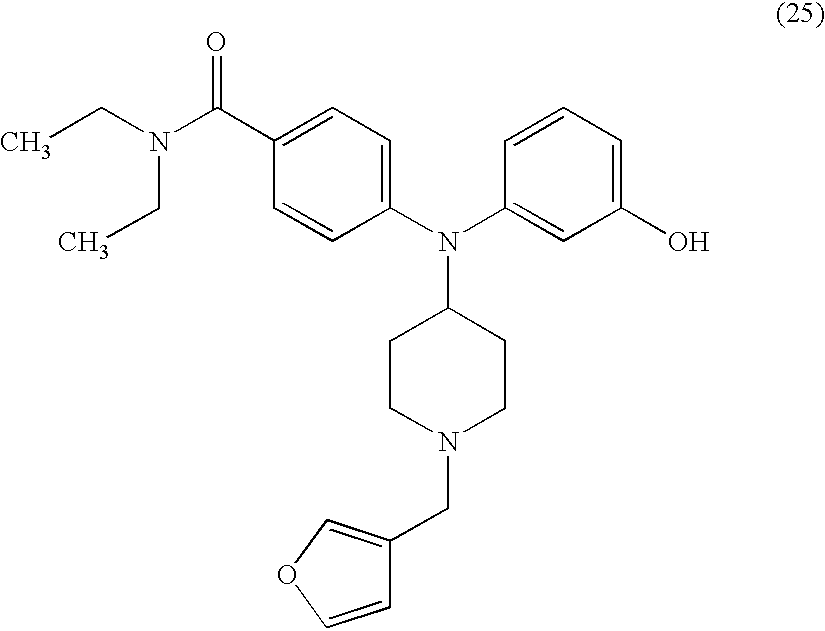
CCN(CC)C(C1=CC=C(N(C2=CC(O)=CC=C2)C2CCN(CC3=COC=C3)CC2)C=C1)=O
